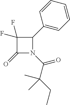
C1(=O)N(C(C(CC)(C)C)=O)C(C2=CC=CC=C2)C1(F)F
